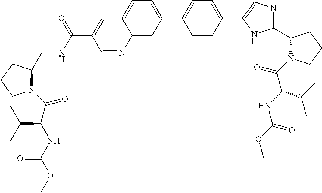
C1CCN(C(C(C(C)C)NC(OC)=O)=O)C1CNC(C1=CC2=CC=C(C3=CC=C(C4=CN=C(C5CCCN5C(=O)C(NC(OC)=O)C(C)C)N4)C=C3)C=C2N=C1)=O
